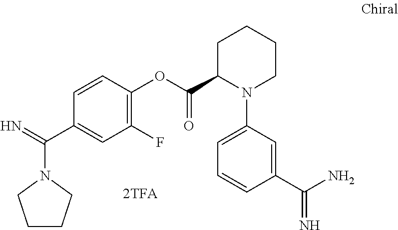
C1CCN(C(=N)C2=CC(F)=C(OC(C3N(C4=CC=CC(C(N)=N)=C4)CCCC3)=O)C=C2)C1
